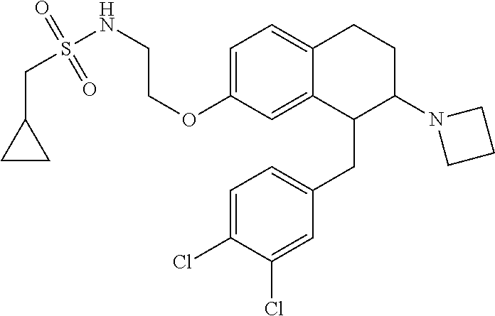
O(C1=CC=C2C(=C1)C(CC1=CC=C(Cl)C(Cl)=C1)C(N1CCC1)CC2)CCNS(CC1CC1)(=O)=O
